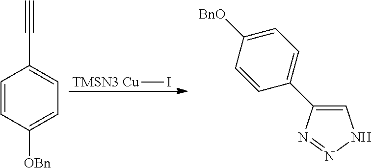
[TMSN3 Cu]I.C1=CC([OBn])=CC=C1C#C.C1=C(C2=CC=C([BnO])C=C2)N=NN1
